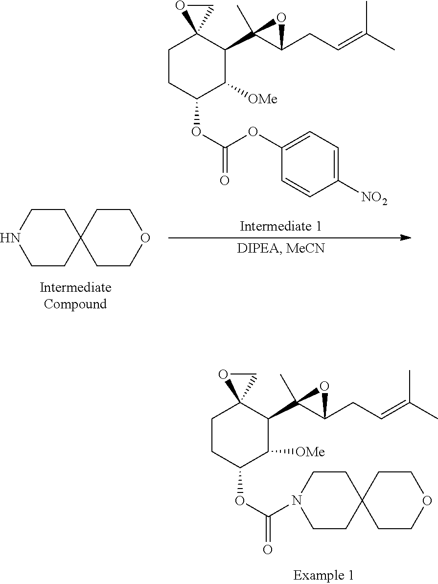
C1CC(OC(N2CCC3(CC2)CCOCC3)=O)C([OMe])C(C2(C)C(CC=C(C)C)O2)C12CO2.C1CC(OC(OC2=CC=C([NO2])C=C2)=O)C([OMe])C(C2(C)C(CC=C(C)C)O2)C12CO2.C1CC2(CCN1)CCOCC2
